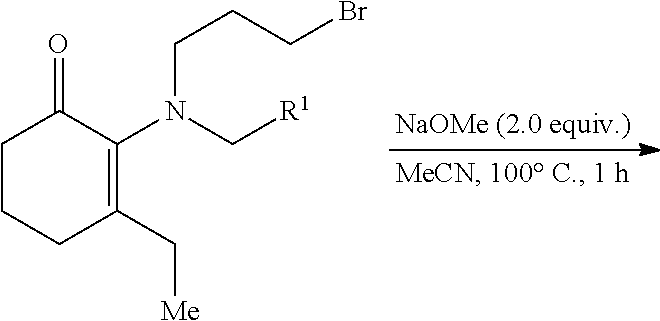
C1CCC(C[Me])=C(N(C[R1])CCCBr)C1=O
